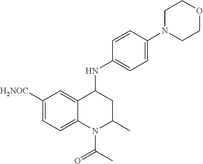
C1([H2NOC])=CC=C2C(=C1)C(NC1=CC=C(N3CCOCC3)C=C1)CC(C)N2C(C)=O
